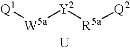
[Q1][W5a][Y2][R5a][Q2].[U]
